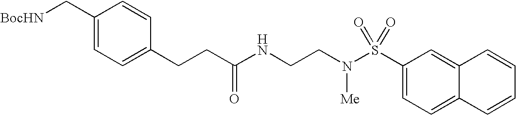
C1(C[BocHN])=CC=C(CCC(NCCN(S(C2=CC=C3C(=C2)C=CC=C3)(=O)=O)[Me])=O)C=C1
